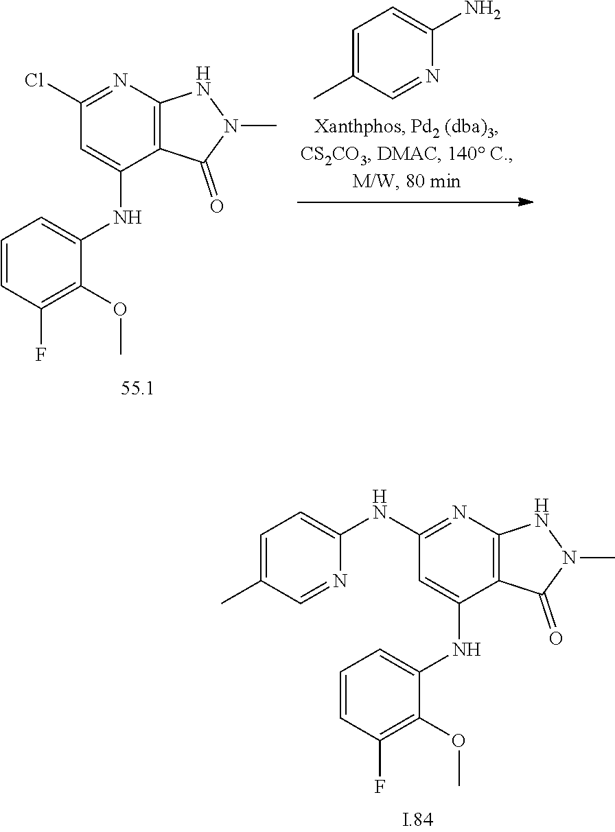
C12=C(N=C(NC3=CC=C(C)C=N3)C=C1NC1=CC=CC(F)=C1OC)NN(C)C2=O.C1=C(C)C=NC(N)=C1.C12=C(N=C(Cl)C=C1NC1=CC=CC(F)=C1OC)NN(C)C2=O
